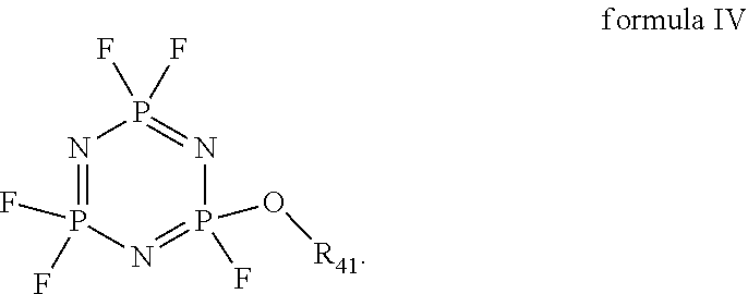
N1=P(F)(F)N=P(F)(O[R41])N=P1(F)F
